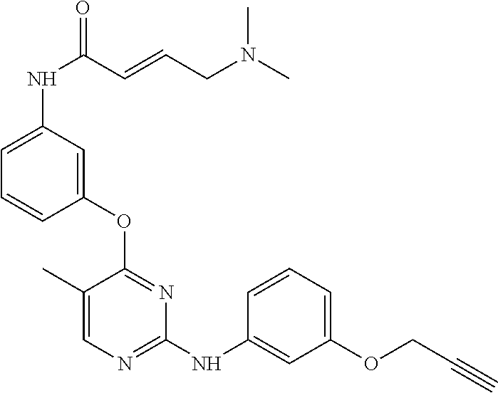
C1(C)=CN=C(NC2=CC(OCC#C)=CC=C2)N=C1OC1=CC(NC(=O)C=CCN(C)C)=CC=C1
